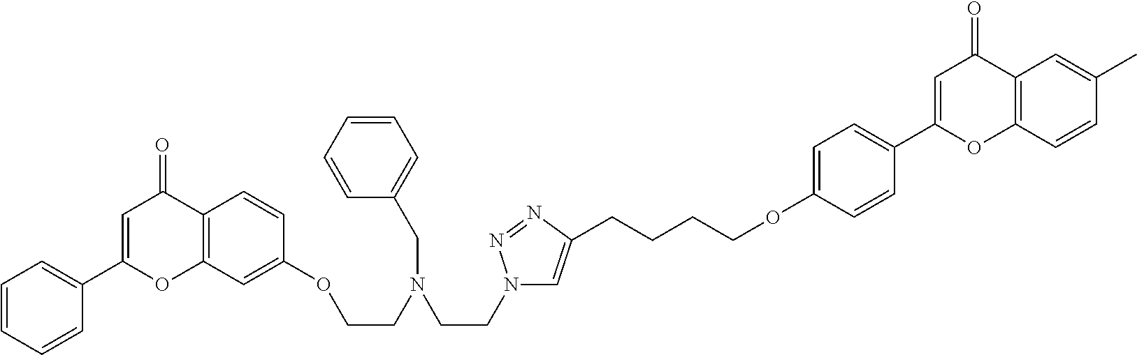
O(CCN(CCN1C=C(CCCCOC2=CC=C(C3=CC(=O)C4=C(O3)C=CC(C)=C4)C=C2)N=N1)CC1=CC=CC=C1)C1=CC2=C(C(=O)C=C(C3=CC=CC=C3)O2)C=C1
